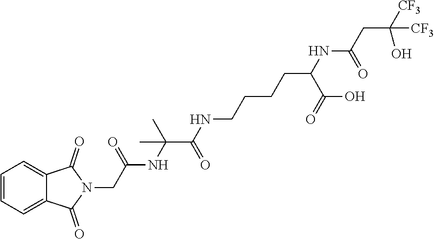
C1=CC=C2C(=C1)C(=O)N(CC(NC(C(NCCCCC(NC(CC([CF3])(O)[CF3])=O)C(=O)O)=O)(C)C)=O)C2=O
